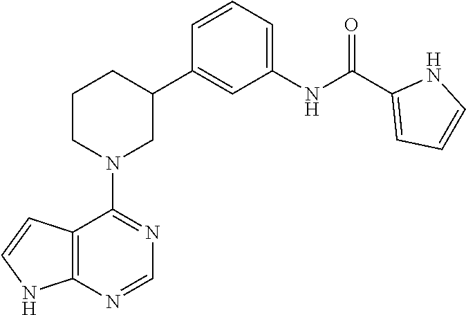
C12=C(N=CN=C1N1CC(C3=CC(NC(C4=CC=CN4)=O)=CC=C3)CCC1)NC=C2
